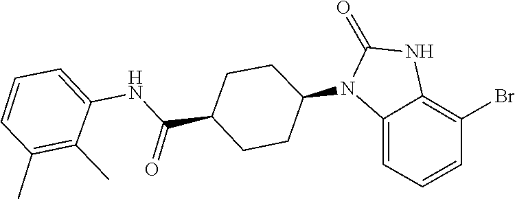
O=C1NC2=C(Br)C=CC=C2N1C1CCC(C(NC2=CC=CC(C)=C2C)=O)CC1
